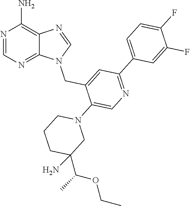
N1=CN=C2C(=C1N)N=CN2CC1=CC(C2=CC=C(F)C(F)=C2)=NC=C1N1CC(N)(C(OCC)C)CCC1
